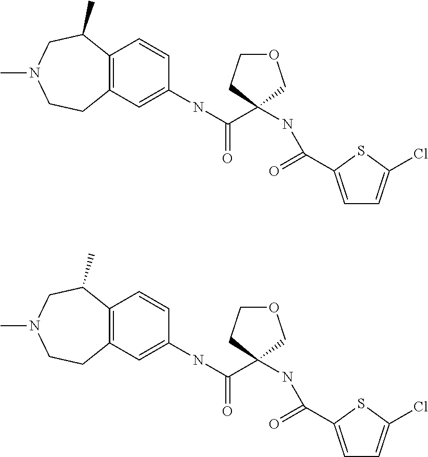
C12=C(C=C(NC(=O)C3(NC(=O)C4=CC=C(Cl)S4)CCOC3)C=C1)CCN(C)CC2C.C12=C(C=C(NC(=O)C3(NC(=O)C4=CC=C(Cl)S4)CCOC3)C=C1)CCN(C)CC2C
